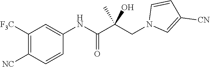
N1(CC(C(NC2=CC([F3C])=C([NC])C=C2)=O)(O)C)C=C([CN])C=C1
